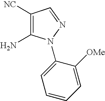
C1([NC])=C(N)N(C2=CC=CC=C2[OMe])N=C1
